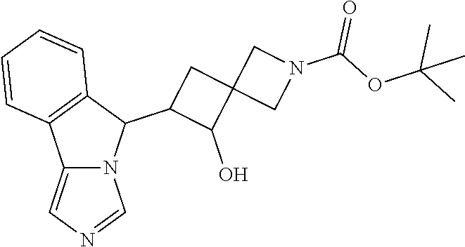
C12=CN=CN1C(C1C(O)C3(C1)CN(C(=O)OC(C)(C)C)C3)C1=C2C=CC=C1
